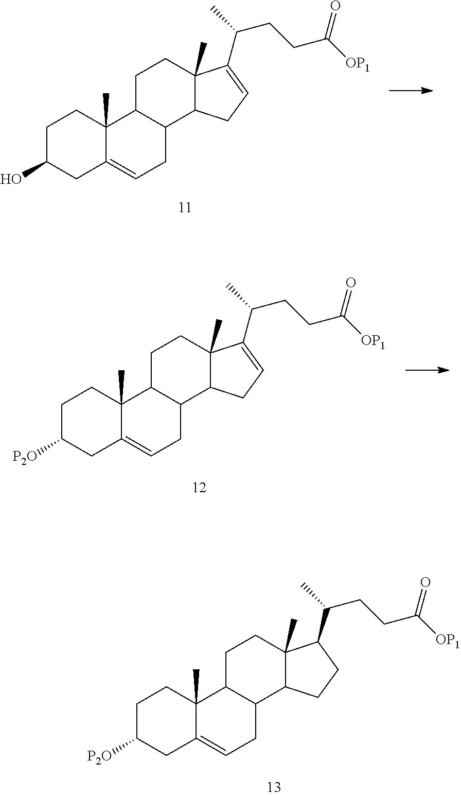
C1C(O)CC2=CCC3C(C2(C)C1)CCC1(C)C3CC=C1C(CCC([OP1])=O)C.C1C([P2O])CC2=CCC3C(C2(C)C1)CCC1(C)C3CC=C1C(CCC([OP1])=O)C.C1C([P2O])CC2=CCC3C(C2(C)C1)CCC1(C)C3CCC1C(CCC([OP1])=O)C
